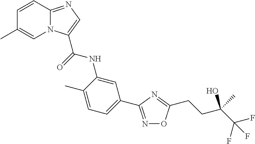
C1=CC2=NC=C(C(NC3=CC(C4=NOC(CCC(C(F)(F)F)(O)C)=N4)=CC=C3C)=O)N2C=C1C
